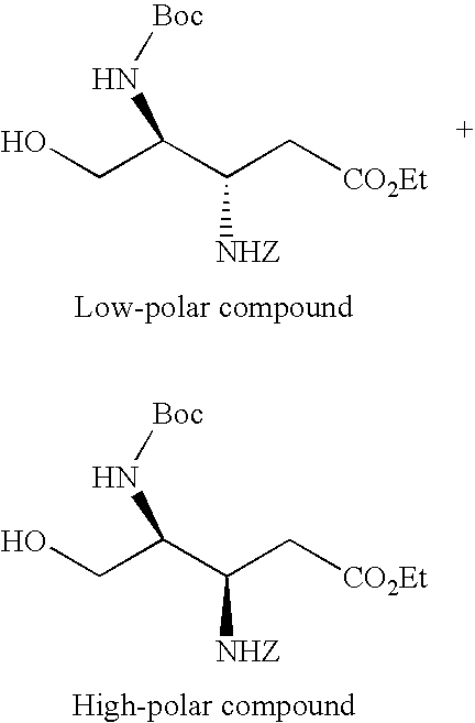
OCC(C(C[CO2Et])[NHZ])N[Boc].OCC(C(C[CO2Et])[NHZ])N[Boc]
